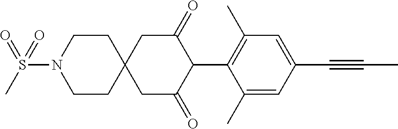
C1CN(S(=O)(C)=O)CCC12CC(=O)C(C1=C(C)C=C(C#CC)C=C1C)C(=O)C2
